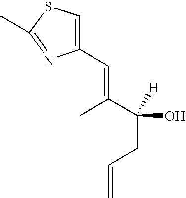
C1(C=C(C(O)(CC=C)[H])C)=CSC(C)=N1
